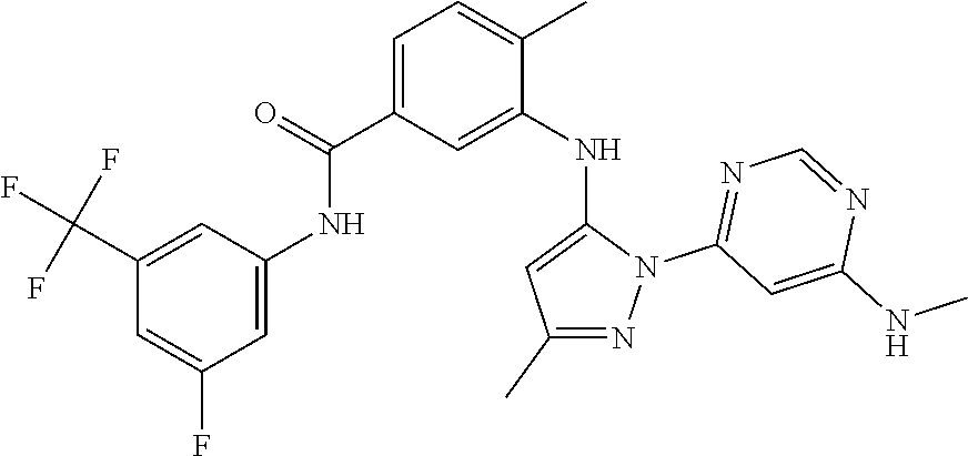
C1(C(F)(F)F)=CC(NC(C2=CC=C(C)C(NC3=CC(C)=NN3C3=NC=NC(NC)=C3)=C2)=O)=CC(F)=C1
